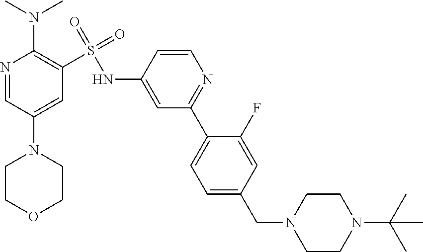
N1=CC(N2CCOCC2)=CC(S(NC2=CC(C3=CC=C(CN4CCN(C(C)(C)C)CC4)C=C3F)=NC=C2)(=O)=O)=C1N(C)C
